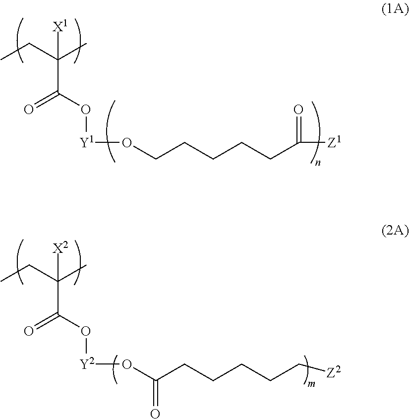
CCC(C)(C(=O)O[Y1]OCCCCCC(=O)[Z1])[X1].CCC(C)(C(=O)O[Y2]OC(CCCCC[Z2])=O)[X2]
